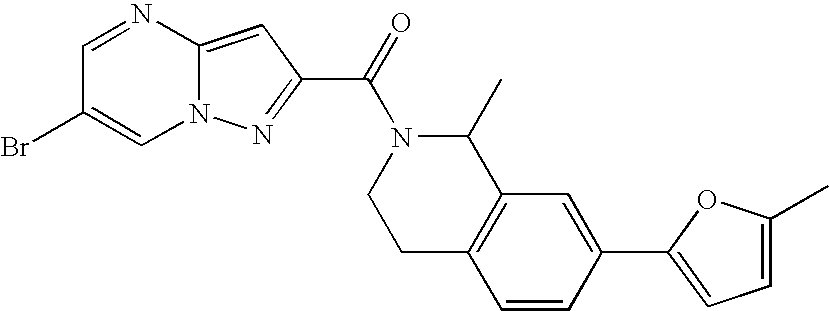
N12C(=CC(C(=O)N3CCC4=C(C3C)C=C(C3=CC=C(C)O3)C=C4)=N1)N=CC(Br)=C2
